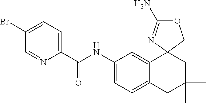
C1=NC(C(NC2=CC=C3C(=C2)C2(CC(C)(C)C3)COC(N)=N2)=O)=CC=C1Br
